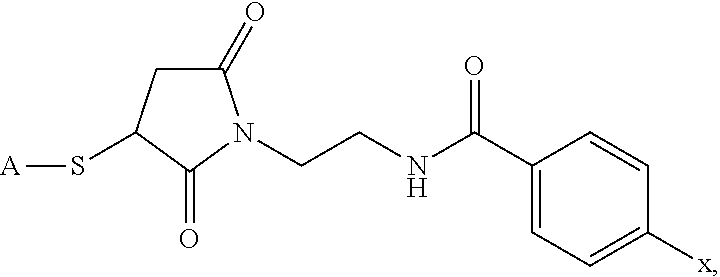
C1(=O)CC(S[A])C(=O)N1CCNC(C1=CC=C([x])C=C1)=O
